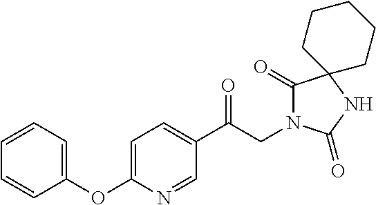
C1(C(CN2C(=O)C3(NC2=O)CCCCC3)=O)=CC=C(OC2=CC=CC=C2)N=C1
